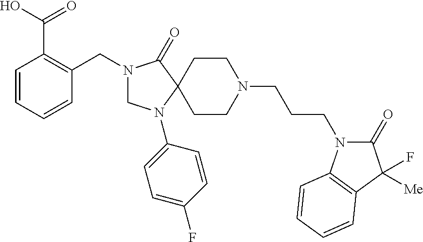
C1=CC=CC(CN2CN(C3=CC=C(F)C=C3)C3(C2=O)CCN(CCCN2C(=O)C(F)([Me])C4=C2C=CC=C4)CC3)=C1C(=O)O
